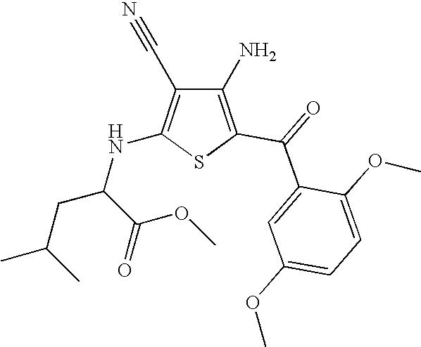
C1(N)=C(C(=O)C2=CC(OC)=CC=C2OC)SC(NC(CC(C)C)C(OC)=O)=C1C#N
